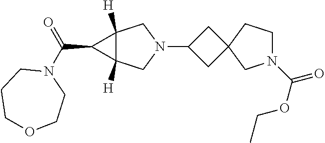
C1C(N2CC3([H])C([H])(C2)C3C(N2CCCOCC2)=O)CC12CN(C(OCC)=O)CC2
